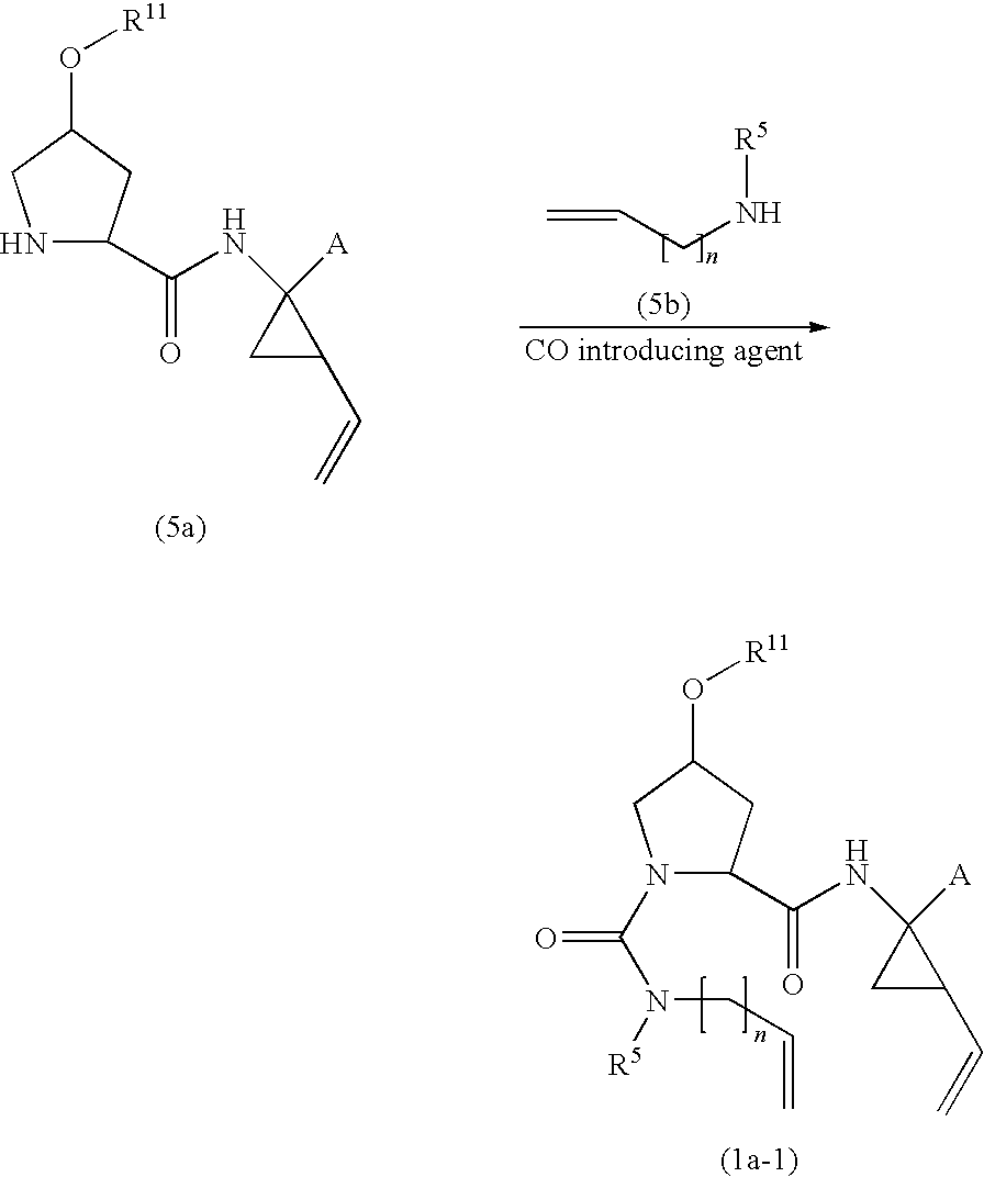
N1(C(=O)N([R5])CC=C)C(C(NC2([A])CC2C=C)=O)CC(O[R11])C1.N1C(C(NC2([A])CC2C=C)=O)CC(O[R11])C1.C=CCN[R5]
